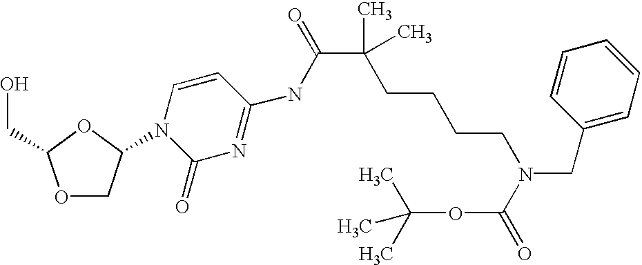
O1CC(N2C(=O)N=C(NC(C(CCCCN(CC3=CC=CC=C3)C(=O)OC(C)(C)C)(C)C)=O)C=C2)OC1CO
